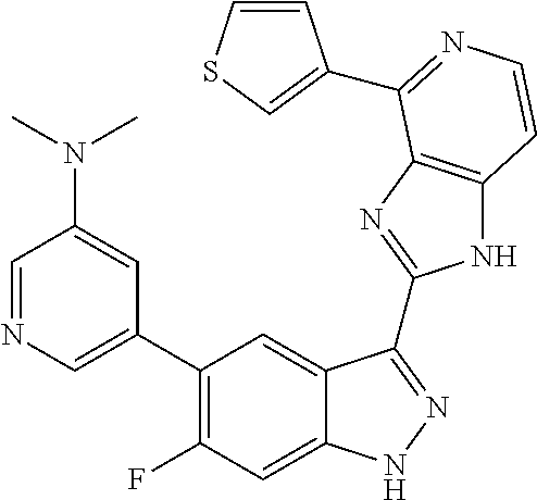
C1=C(C2=C(F)C=C3C(=C2)C(C2=NC4=C(N2)C=CN=C4C2=CSC=C2)=NN3)C=C(N(C)C)C=N1
